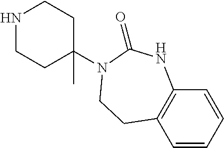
N1(C2(C)CCNCC2)CCC2=C(NC1=O)C=CC=C2
